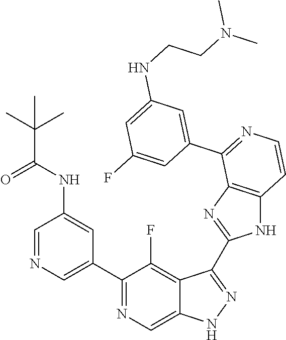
C1=NC=C(C2=NC=C3C(=C2F)C(C2=NC4=C(N2)C=CN=C4C2=CC(NCCN(C)C)=CC(F)=C2)=NN3)C=C1NC(C(C)(C)C)=O
